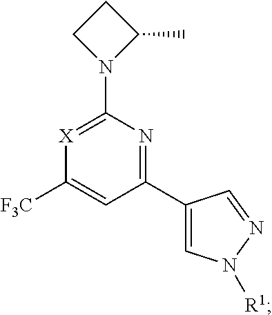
[X]1=C(N2C(C)CC2)N=C(C2=CN([R1])N=C2)C=C1[F3C]
